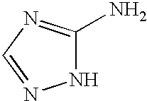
N1C(N)=NC=N1
